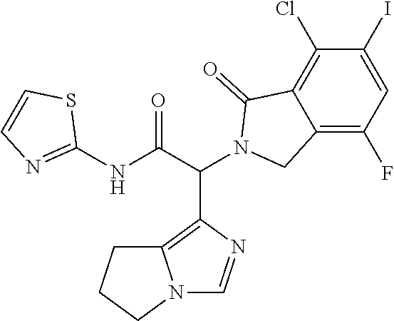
C12=C(C(C(NC3=NC=CS3)=O)N3CC4=C(F)C=C(I)C(Cl)=C4C3=O)N=CN1CCC2
